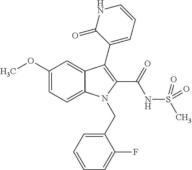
C1(OC)=CC=C2C(=C1)C(C1=CC=CNC1=O)=C(C(=O)NS(C)(=O)=O)N2CC1=CC=CC=C1F
